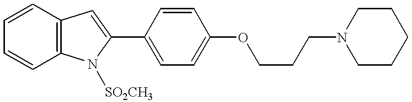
C1=CC2=C(C=C1)N([SO2CH3])C(C1=CC=C(OCCCN3CCCCC3)C=C1)=C2
